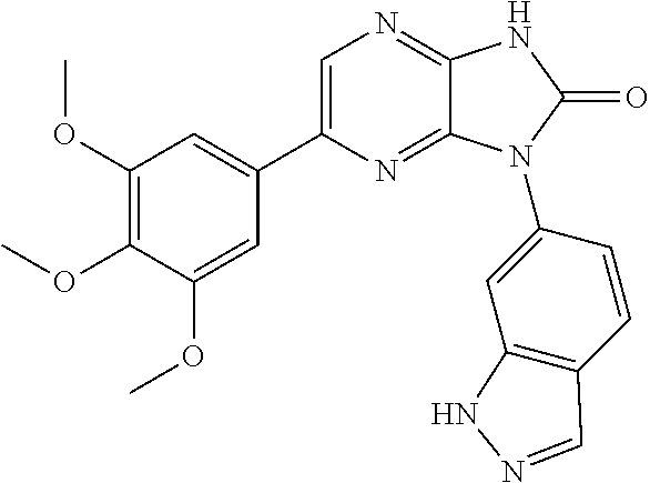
C1(OC)=C(OC)C(OC)=CC(C2=CN=C3C(=N2)N(C2=CC4=C(C=C2)C=NN4)C(=O)N3)=C1
